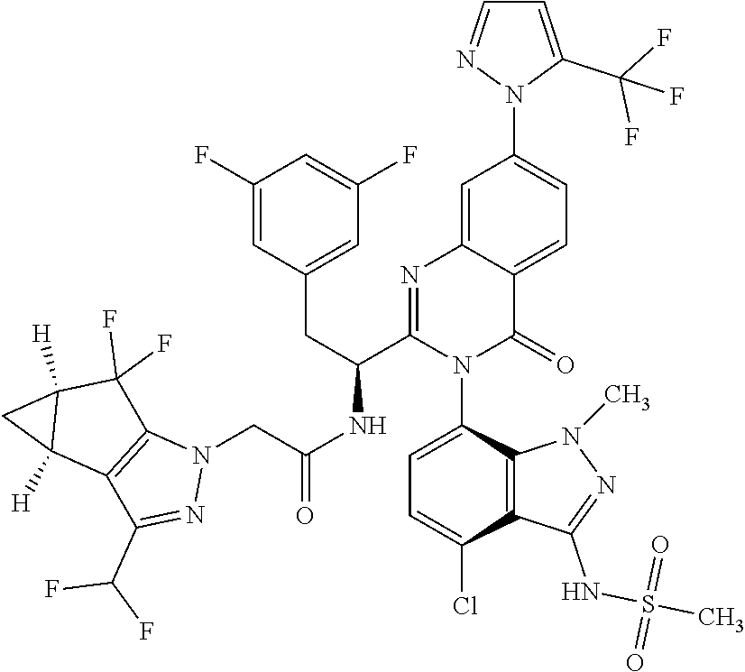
C1=C(N2C(=O)C3=CC=C(N4C(C(F)(F)F)=CC=N4)C=C3N=C2C(NC(CN2C3=C(C(C(F)F)=N2)C2([H])C([H])(C3(F)F)C2)=O)CC2=CC(F)=CC(F)=C2)C2=C(C(Cl)=C1)C(NS(C)(=O)=O)=NN2C
